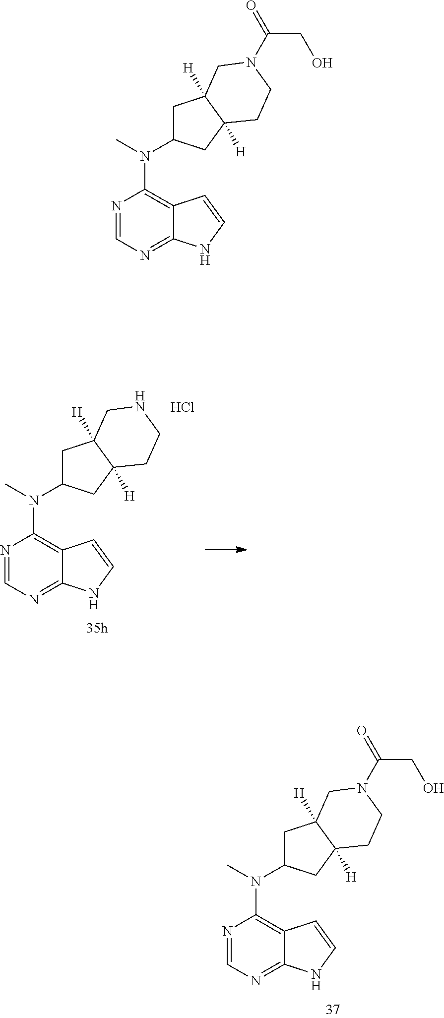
N1=CN=C2C(=C1N(C)C1CC3([H])C([H])(C1)CCNC3)C=CN2.Cl.N1=CN=C2C(=C1N(C)C1CC3([H])C([H])(C1)CCN(C(=O)CO)C3)C=CN2.N1=CN=C2C(=C1N(C)C1CC3([H])C([H])(C1)CCN(C(=O)CO)C3)C=CN2
